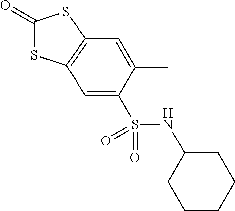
C1(=O)SC2=C(S1)C=C(C)C(S(NC1CCCCC1)(=O)=O)=C2
